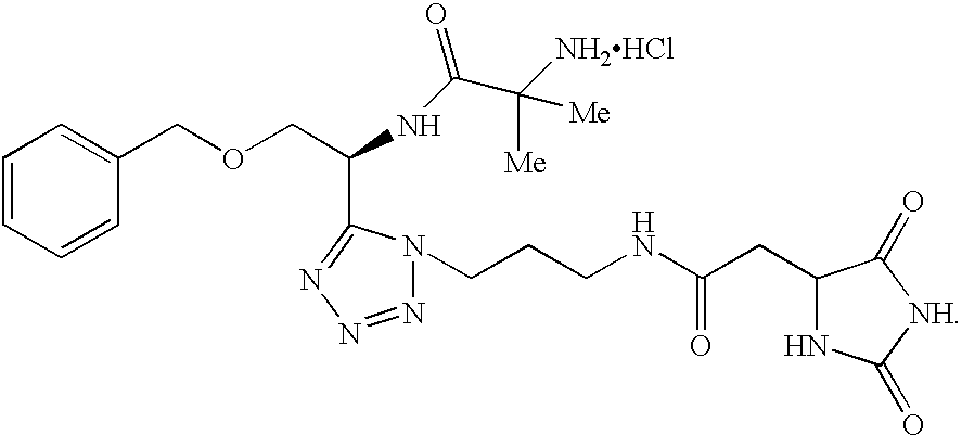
C1=CC=CC(COCC(NC(C([Me])([Me])[NH2HCl])=O)C2=NN=NN2CCCNC(CC2NC(=O)[NH]C2=O)=O)=C1
